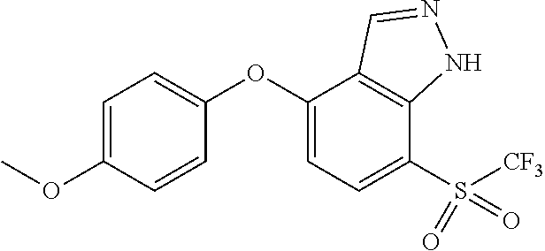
C1=C(OC)C=CC(OC2=CC=C(S(=O)(=O)[CF3])C3=C2C=NN3)=C1
